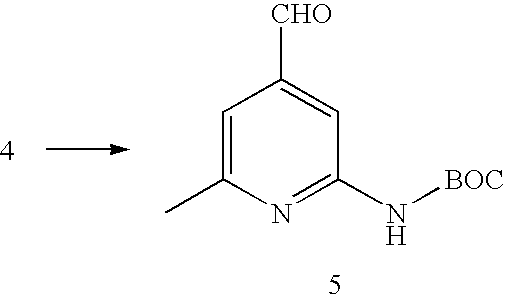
C1=C(C)N=C(N[BOC])C=C1[CHO]
